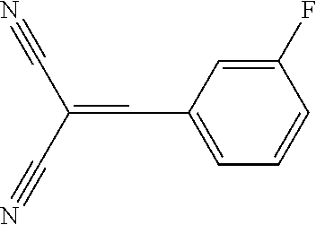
C1(F)=CC(C=C(C#N)C#N)=CC=C1
